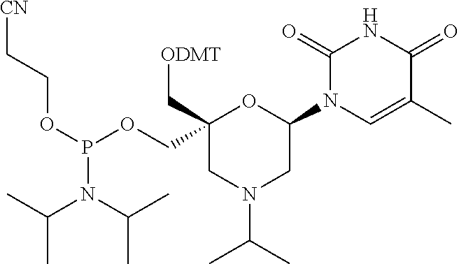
C1(=O)N(C2OC(COP(OCC[CN])N(C(C)C)C(C)C)(C[ODMT])CN(C(C)C)C2)C=C(C)C(=O)N1
